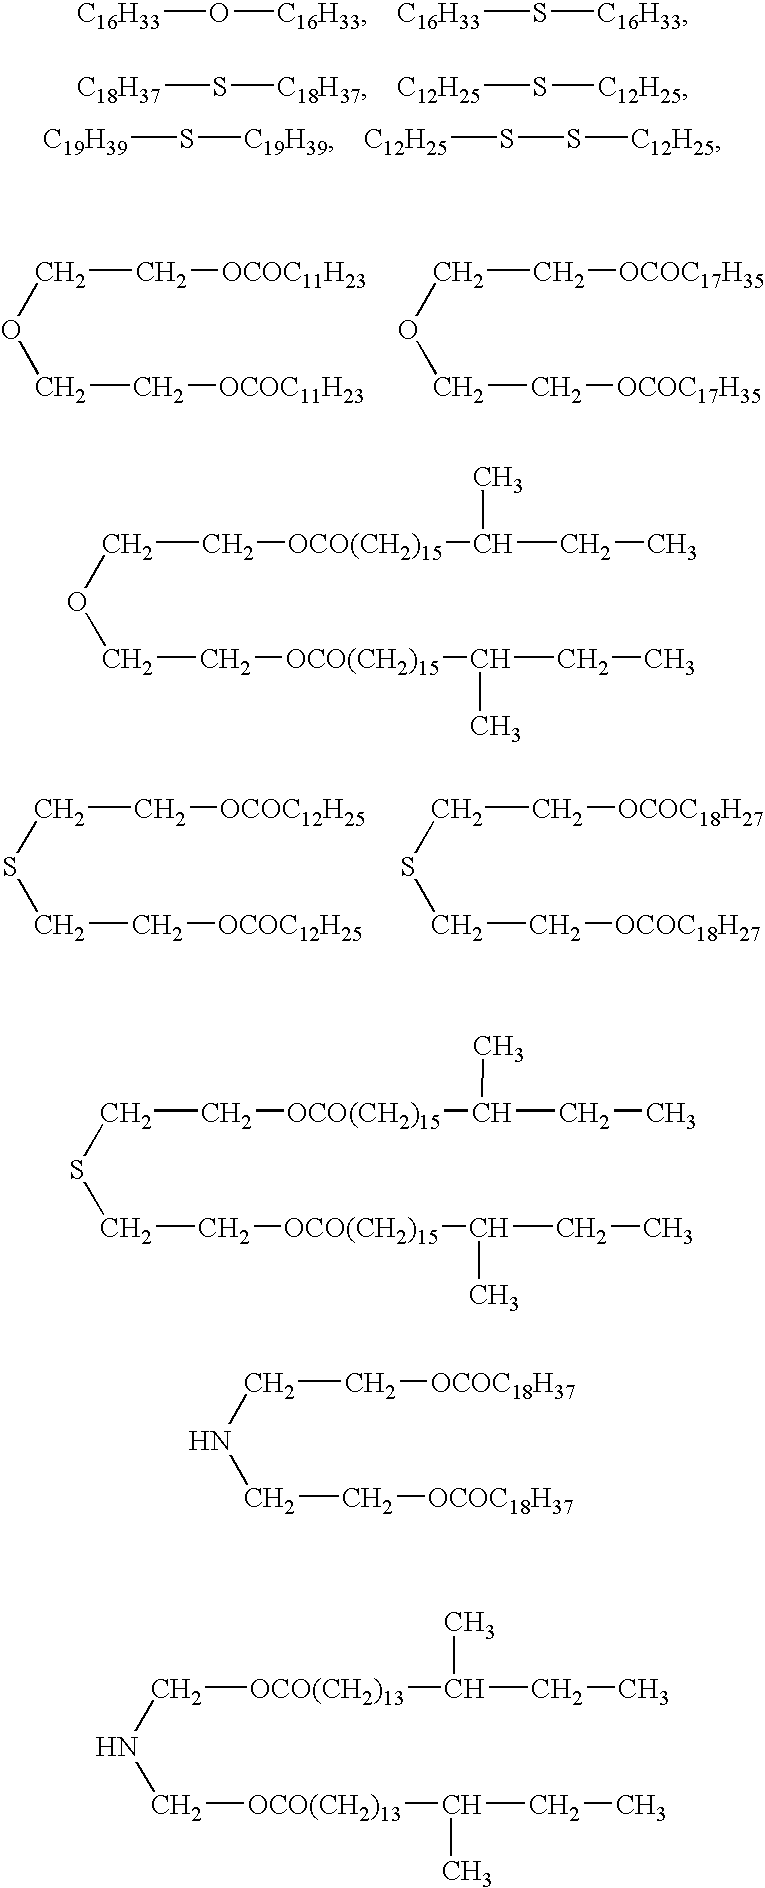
[C16H33]O[C16H33].[C16H33]S[C16H33].[C18H37]S[C18H37].[C12H25]S[C12H25].[C19H39]S[C19H39].[C12H25]SS[C12H25].C(C[OCOC11H23])OCC[OCOC11H23].C(C[OCOC17H35])OCC[OCOC17H35].C(C[OCOC12H25])SCC[OCOC12H25].C(C[OCOC18H27])SCC[OCOC18H27].C(C[OCO(CH2)15]C(CC)C)OCC[OCO(CH2)15]C(CC)C.C(C[OCO(CH2)15]C(CC)C)SCC[OCO(CH2)15]C(CC)C.C(C[OCOC18H37])NCC[OCOC18H37].C([OCO(CH2)13]C(CC)C)NC[OCO(CH2)13]C(CC)C
